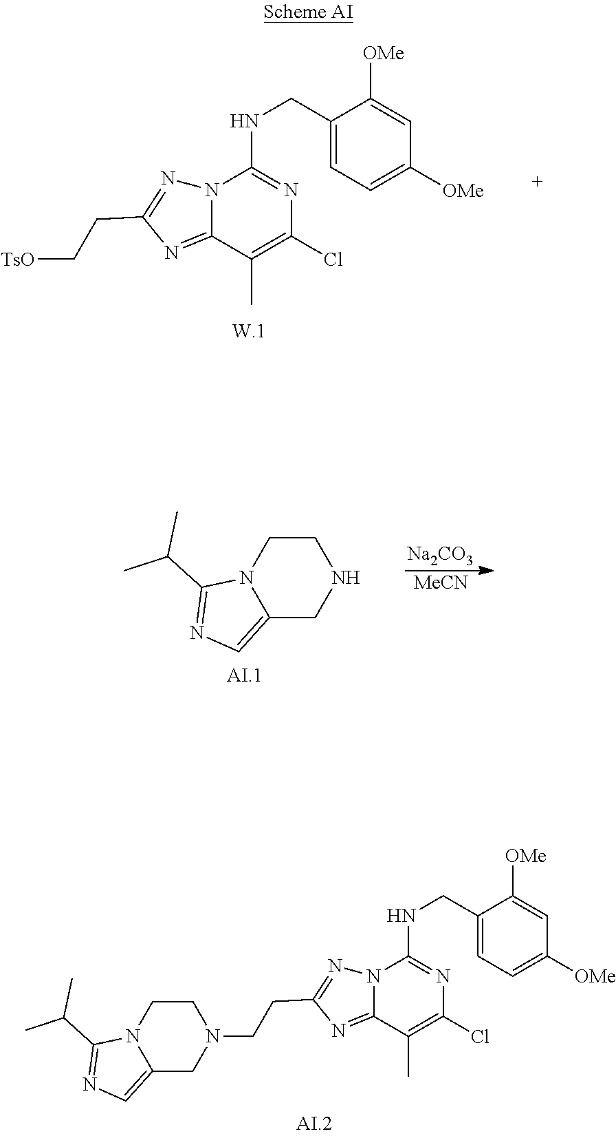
N12C(=NC(CC[TsO])=N1)C(C)=C(Cl)N=C2NCC1=CC=C([OMe])C=C1[OMe].[Na2CO3].[MeCN].C1CN2C(=CN=C2C(C)C)CN1.N12C(=NC(CCN3CCN4C(=CN=C4C(C)C)C3)=N1)C(C)=C(Cl)N=C2NCC1=CC=C([OMe])C=C1[OMe]
